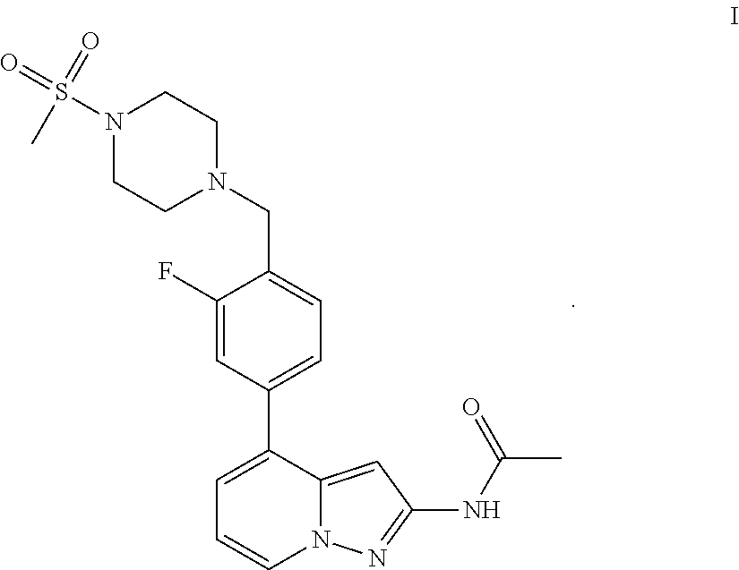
C1(F)=CC(C2=CC=CN3C2=CC(NC(=O)C)=N3)=CC=C1CN1CCN(S(=O)(=O)C)CC1
